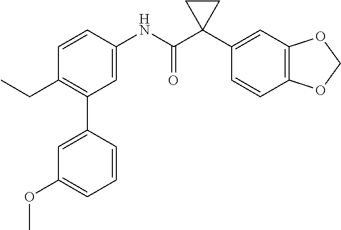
C1=C(NC(C2(C3=CC4=C(C=C3)OCO4)CC2)=O)C=CC(CC)=C1C1=CC(OC)=CC=C1
